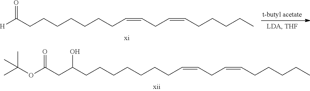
C(=CCC=CCCCCC)CCCCCCCC(CC(OC(C)(C)C)=O)O.C(=CCC=CCCCCC)CCCCCCCC([H])=O
